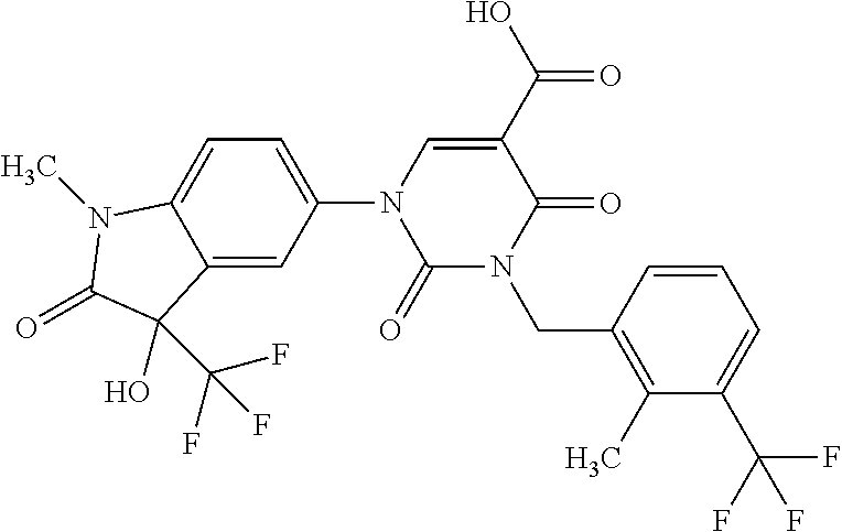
C1(=O)N(CC2=C(C)C(C(F)(F)F)=CC=C2)C(=O)C(C(O)=O)=CN1C1=CC=C2C(=C1)C(O)(C(F)(F)F)C(=O)N2C
